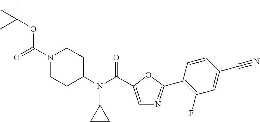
CC(OC(N1CCC(N(C(=O)C2=CN=C(C3=C(F)C=C(C#N)C=C3)O2)C2CC2)CC1)=O)(C)C
